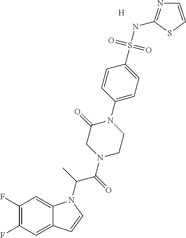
[H].C1(F)=C(F)C=C2C(=C1)N(C(C)C(=O)N1CCN(C3=CC=C(S(NC4=NC=CS4)(=O)=O)C=C3)C(=O)C1)C=C2
